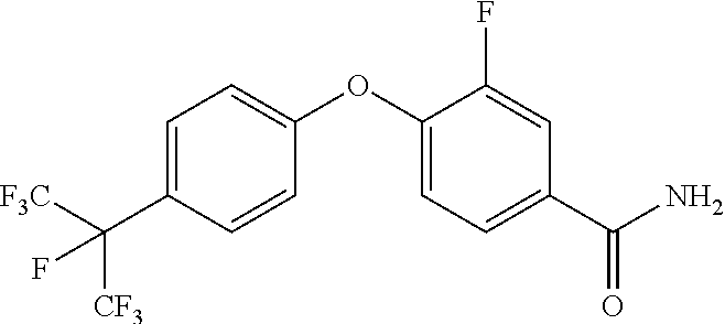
C1=C(C([F3C])([CF3])F)C=CC(OC2=CC=C(C(N)=O)C=C2F)=C1
